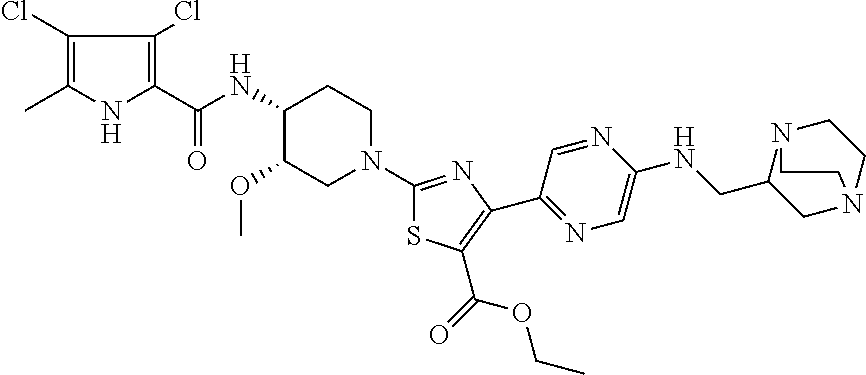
C1(Cl)=C(C)NC(C(NC2C(OC)CN(C3=NC(C4=NC=C(NCC5CN6CCN5CC6)N=C4)=C(C(OCC)=O)S3)CC2)=O)=C1Cl
